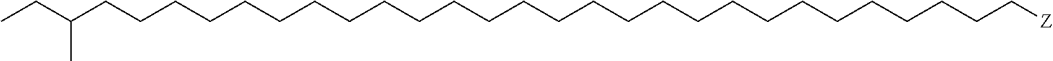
C(CCCCCCCCCCCCCCCCCCC[Z])CCCCCCCC(CC)C
